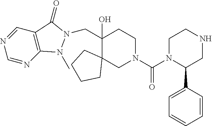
C(C1(O)C2(CN(C(N3C(C4=CC=CC=C4)CNCC3)=O)CC1)CCCC2)N1C(=O)C2=C(N1C)N=CN=C2
